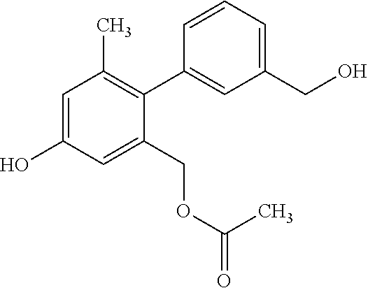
C1=C(O)C=C(COC(=O)C)C(C2=CC(CO)=CC=C2)=C1C
